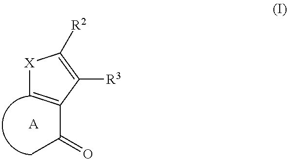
[X]1C=C(C(=O)C)C([R3])=C1[R2].[A]
